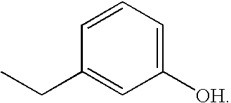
C1(CC)=CC([OH])=CC=C1
